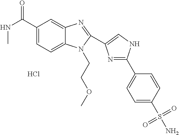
C1(C(NC)=O)=CC=C2C(=C1)N=C(C1=CNC(C3=CC=C(S(N)(=O)=O)C=C3)=N1)N2CCOC.Cl
